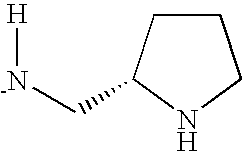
C1CC(C[-N][H])NC1
